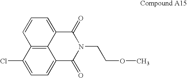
C12=C3C(=CC=C1)C(=O)N(CCOC)C(=O)C3=CC=C2Cl
